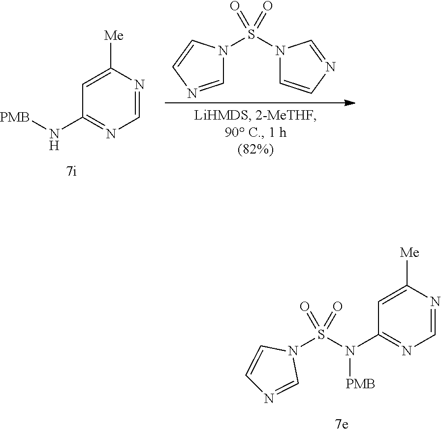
S(N(C1=NC=NC([Me])=C1)[PMB])(=O)(=O)N1C=CN=C1.N1(S(N2C=CN=C2)(=O)=O)C=NC=C1.C1=C([Me])N=CN=C1N[PMB]
